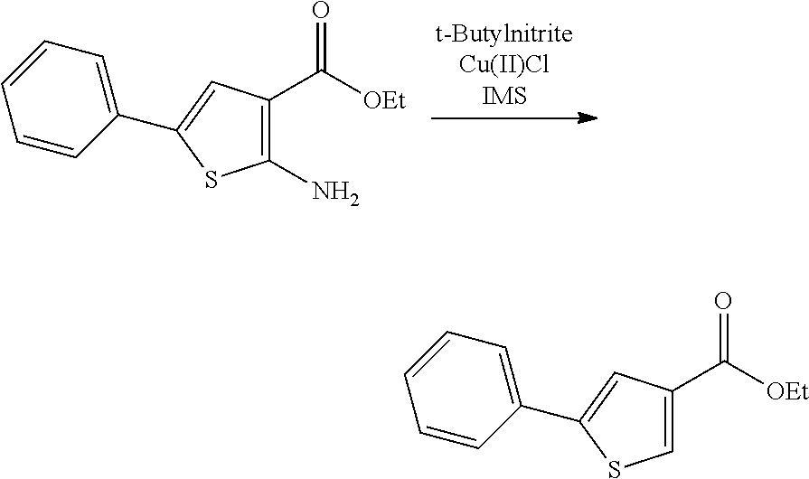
C1(N)=C(C([OEt])=O)C=C(C2=CC=CC=C2)S1.C1=C(C([OEt])=O)C=C(C2=CC=CC=C2)S1
